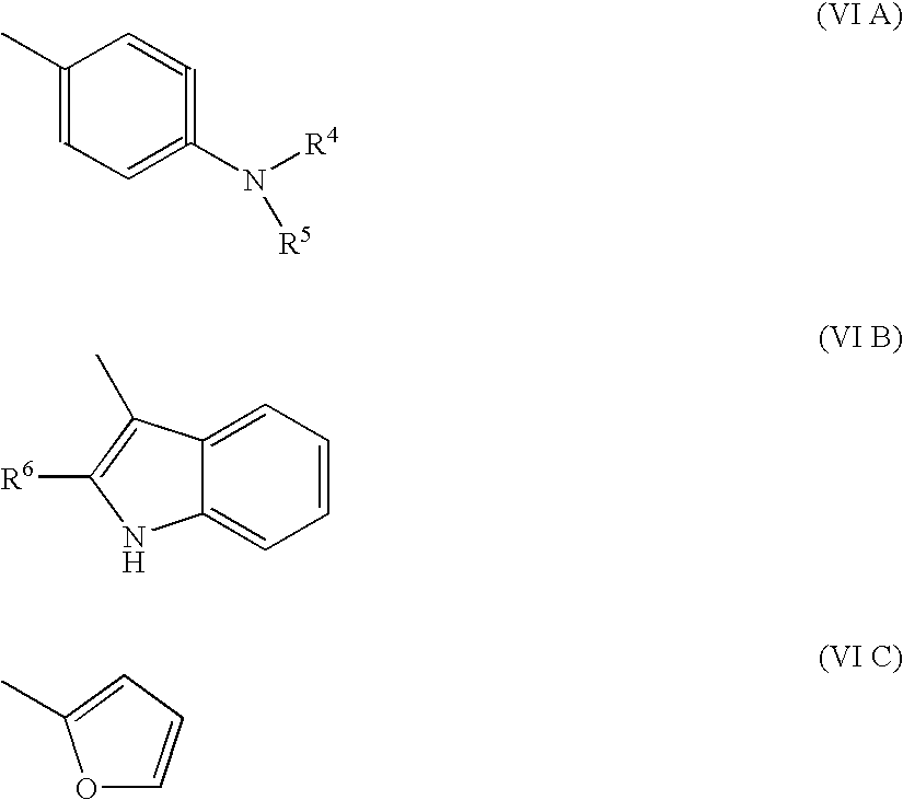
C1=C=C(N([R4])[R5])=CC=C1C.C1=C2C(=CC=C1)NC([R6])=C2C.O1C=CC=C1C
